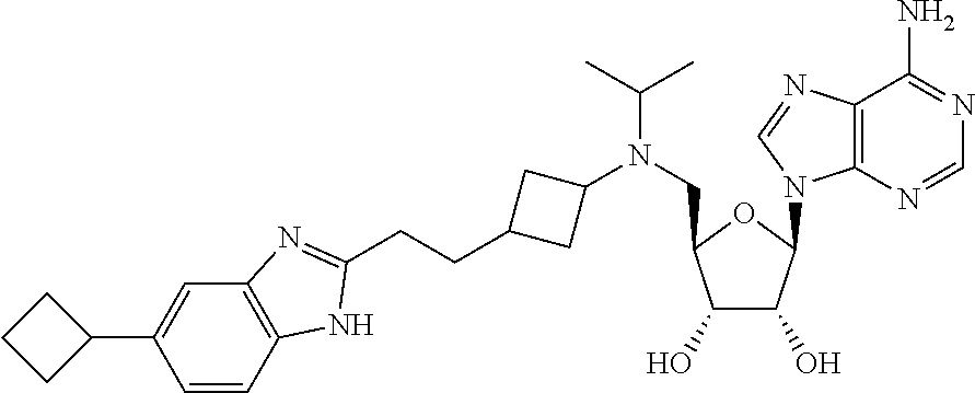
C12=C(C(N)=NC=N1)N=CN2C1OC(CN(C(C)C)C2CC(CCC3=NC4=C(C=CC(C5CCC5)=C4)N3)C2)C(O)C1O
